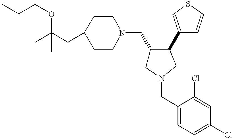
C1C(CC(C)(OCCC)C)CCN(CC2CN(CC3=CC=C(Cl)C=C3Cl)CC2C2=CSC=C2)C1
